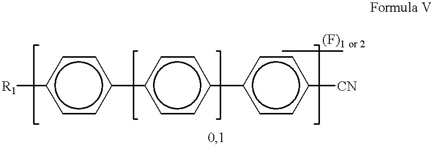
[R1]c1ccc(-c2ccc(-c3ccc([CN])cc3)cc2)cc1
